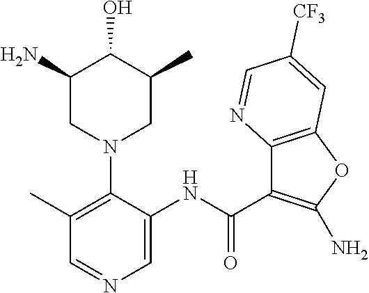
C1(C)=C(N2CC(C)C(O)C(N)C2)C(NC(C2=C(N)OC3=C2N=CC([CF3])=C3)=O)=CN=C1
